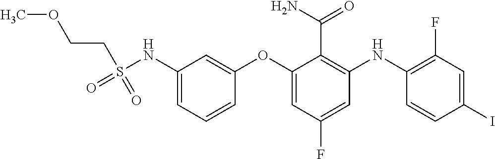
S(NC1=CC=CC(OC2=CC(F)=CC(NC3=C(F)C=C(I)C=C3)=C2C(N)=O)=C1)(=O)(=O)CCOC
